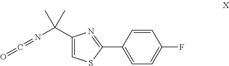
C1(C2=NC(C(C)(C)N=C=O)=CS2)=CC=C(F)C=C1
